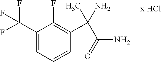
C1(C(F)(F)F)=CC=CC(C(C(N)=O)(C)N)=C1F
